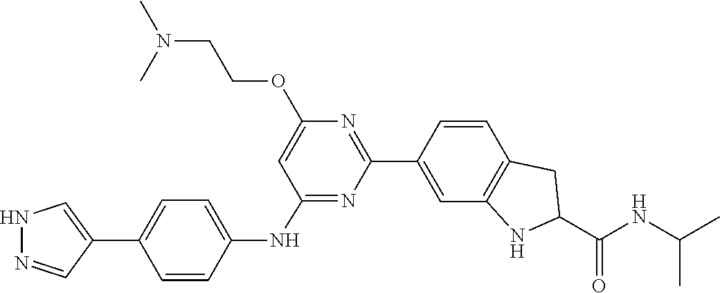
N(C(C1NC2=C(C=CC(C3=NC(OCCN(C)C)=CC(NC4=CC=C(C5=CNN=C5)C=C4)=N3)=C2)C1)=O)C(C)C
